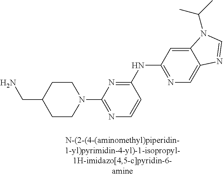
N1(C2=NC=CC(NC3=NC=C4C(=C3)N(C(C)C)C=N4)=N2)CCC(CN)CC1
